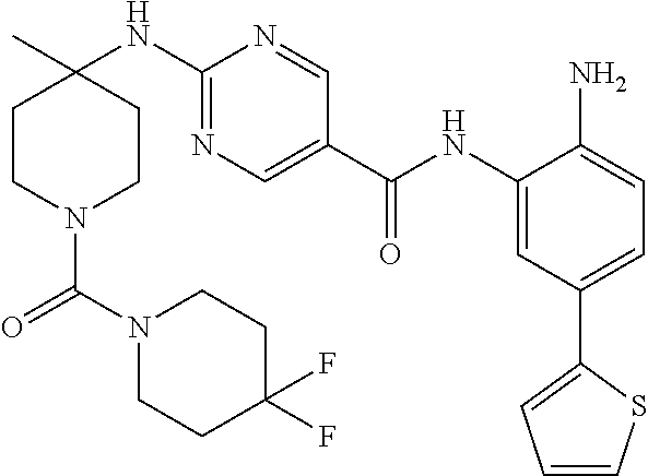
C1CN(C(N2CCC(F)(F)CC2)=O)CCC1(NC1=NC=C(C(NC2=CC(C3=CC=CS3)=CC=C2N)=O)C=N1)C
